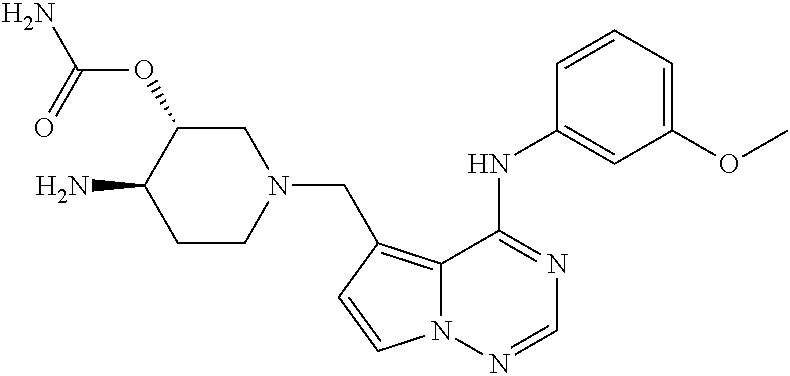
C1C(OC(N)=O)C(N)CCN1CC1=C2N(C=C1)N=CN=C2NC1=CC(OC)=CC=C1
